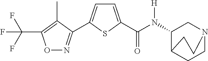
C(F)(F)(F)C1=C(C)C(C2=CC=C(C(N([H])C3CN4CCC3CC4)=O)S2)=NO1
